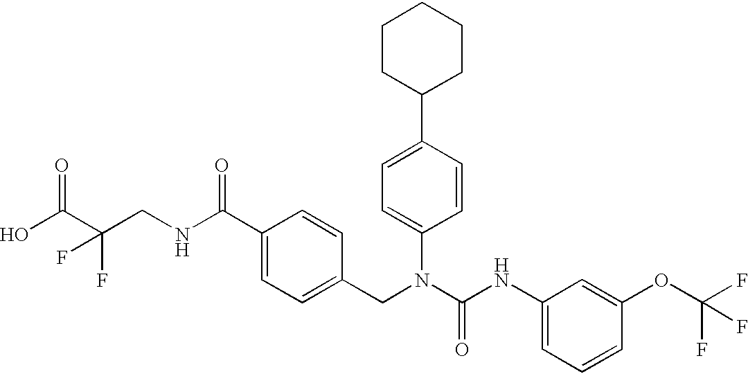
OC(C(CNC(C1=CC=C(CN(C(NC2=CC=CC(OC(F)(F)F)=C2)=O)C2=CC=C(C3CCCCC3)C=C2)C=C1)=O)(F)F)=O
